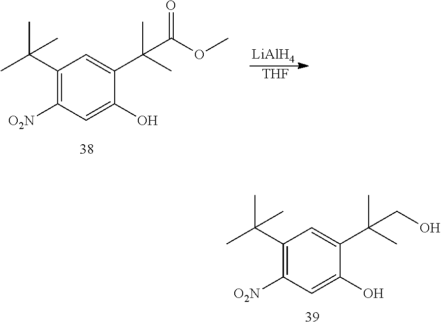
C1(C(C)(C)C)=C([O2N])C=C(O)C(C(C(OC)=O)(C)C)=C1.[LiAlH4].[THF].C1(C(C)(C)C)=C([O2N])C=C(O)C(C(CO)(C)C)=C1
